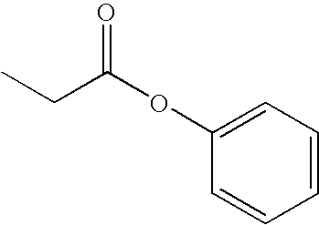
C1=CC=CC=C1OC(CC)=O
